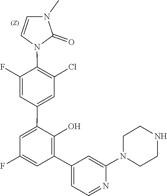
N1(C2=CC(C3=C(O)C(C4=CC(Cl)=C(N5C=CN(C)C5=O)C(F)=C4)=CC(F)=C3)=CC=N2)CCNCC1
